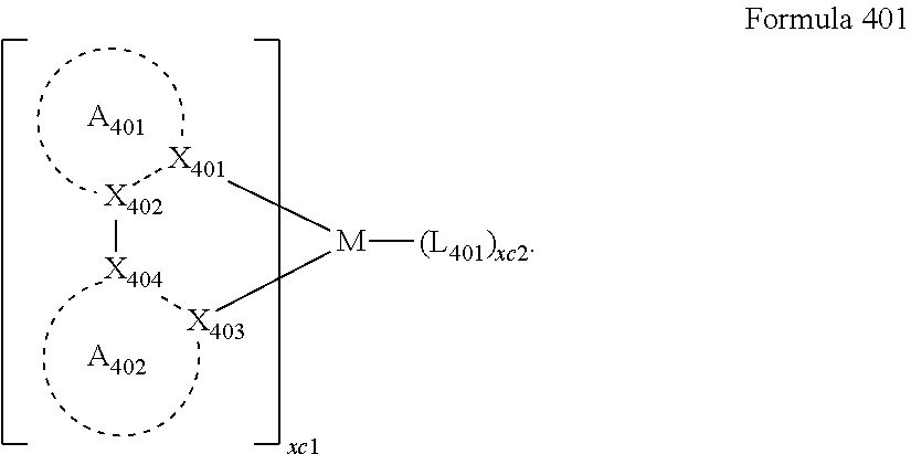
[X404]1[X402][X401][M]([(L401)xc2])[X403]1.[A401].[A402]
